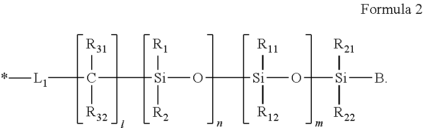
[L1](C([Si](O[Si](O[Si](B)([R21])[R22])([R11])[R12])([R1])[R2])([R31])[R32])*
